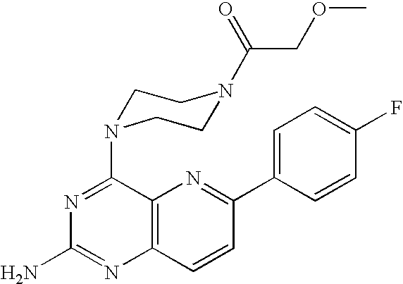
C12=C(C=CC(C3=CC=C(F)C=C3)=N1)N=C(N)N=C2N1CCN(C(=O)COC)CC1
